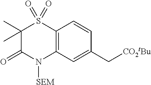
C12=C(C=C(C[CO2tBu])C=C1)N([SEM])C(=O)C(C)(C)S2(=O)=O
